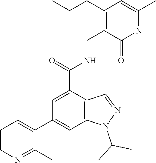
C1=CC=C(C2=CC3=C(C(C(=O)NCC4=C(CCC)C=C(C)NC4=O)=C2)C=NN3C(C)C)C(C)=N1
